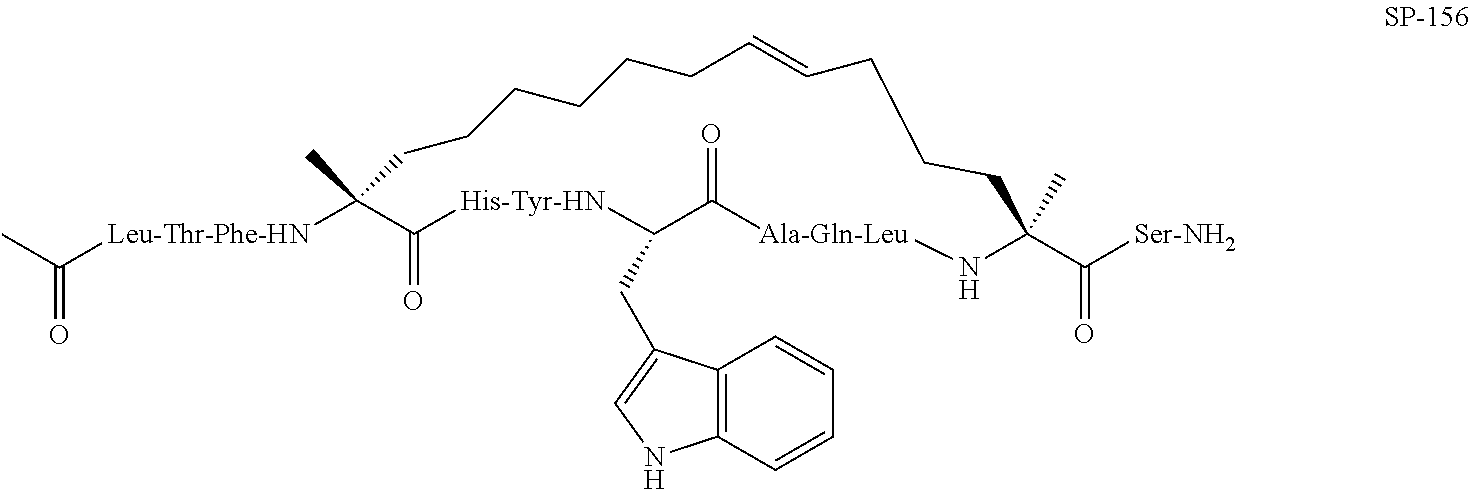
C1(C)([Leu-Thr-Phe-HN]C(=O)C)C(=O)[His-Tyr-HN]C(CC2=CNC3=C2C=CC=C3)C(=O)[Ala-Gln-Leu]NC(C(=O)[Ser-NH2])(C)CCCC=CCCCCCC1
